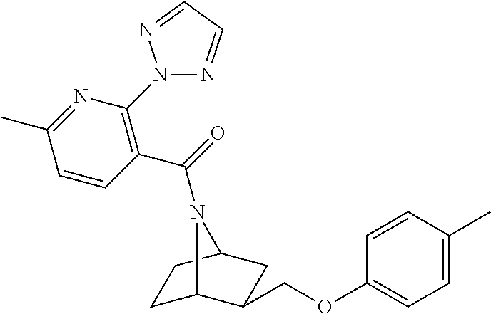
C1C2C(COC3=CC=C(C)C=C3)CC(C1)N2C(=O)C1=C(N2N=CC=N2)N=C(C)C=C1
